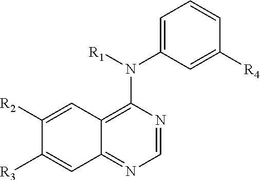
C1=C(N(C2=C3C(=NC=N2)C=C([R3])C([R2])=C3)[R1])C=C([R4])C=C1
